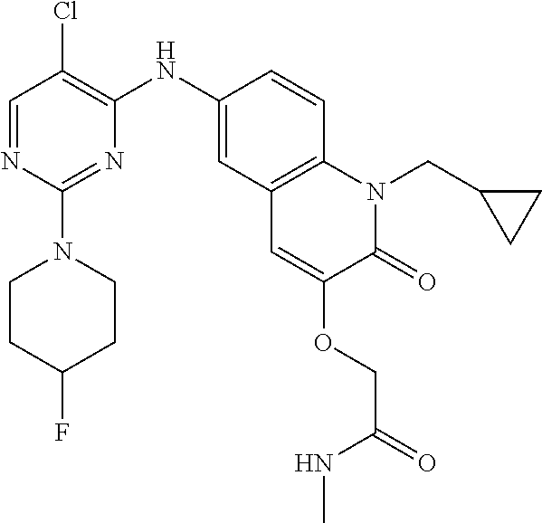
C1=NC(N2CCC(F)CC2)=NC(NC2=CC3=C(C=C2)N(CC2CC2)C(=O)C(OCC(NC)=O)=C3)=C1Cl
